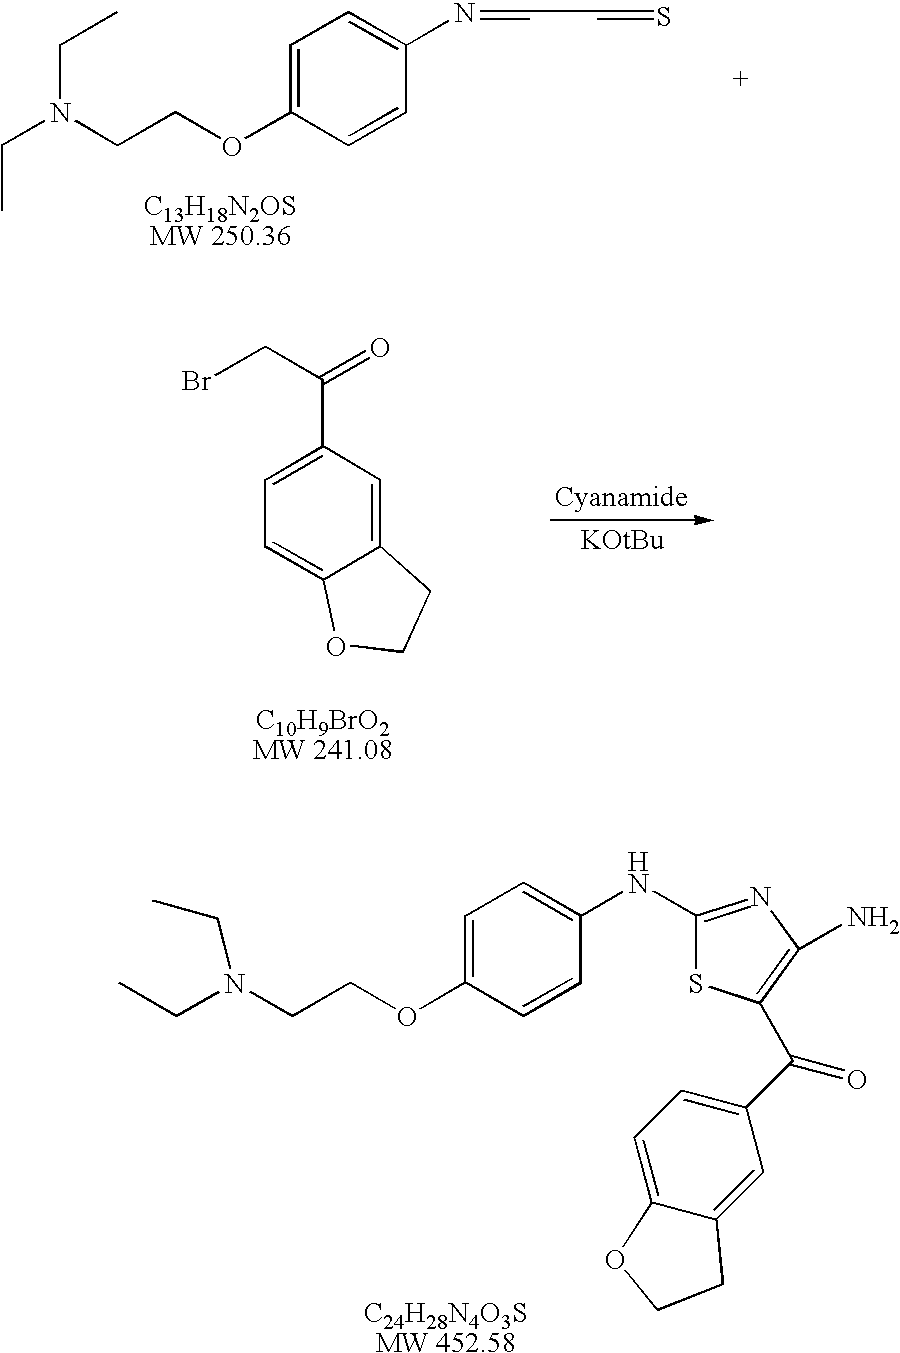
C1(NC2=CC=C(OCCN(CC)CC)C=C2)=NC(N)=C(C(C2=CC=C3C(=C2)CCO3)=O)S1.C(N(CCOC1=CC=C(N=CC=S)C=C1)CC)C.C1=C(C(=O)CBr)C=C2C(=C1)OCC2
